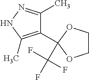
C1(C2(C(F)(F)F)OCCO2)=C(C)NN=C1C
